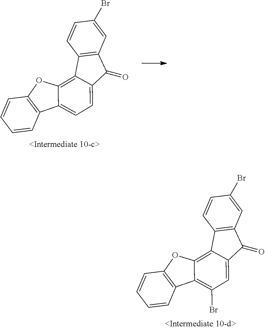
C1=CC2=C(C=C1Br)C(=O)C1=CC(Br)=C3C4=C(OC3=C21)C=CC=C4.C1=CC2=C(C=C1Br)C(=O)C1=CC=C3C4=C(OC3=C21)C=CC=C4
